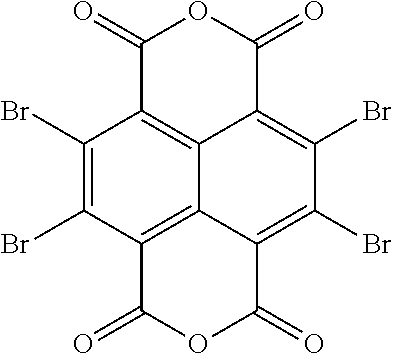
C1(Br)=C(Br)C2=C3C4=C1C(=O)OC(=O)C4=C(Br)C(Br)=C3C(=O)OC2=O
